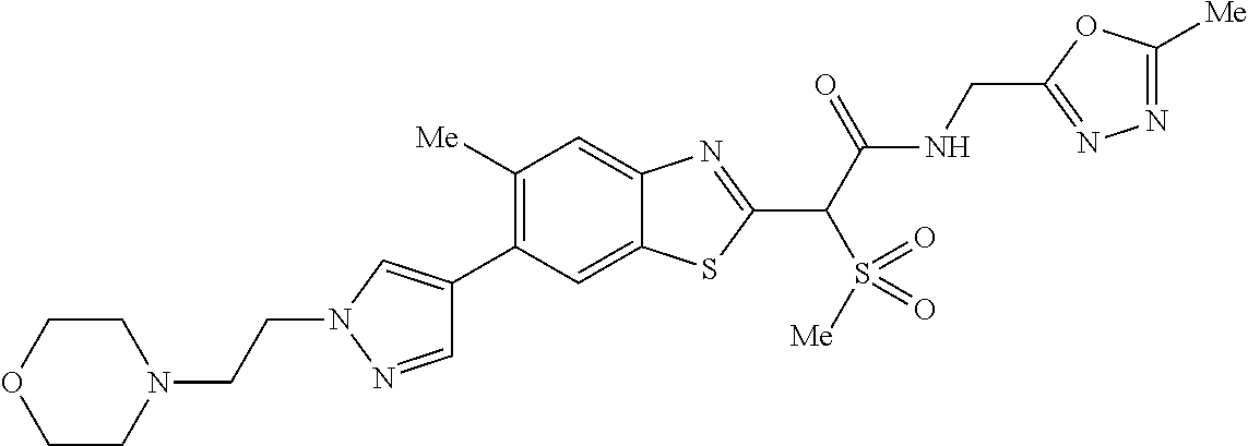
C1(C2=CN(CCN3CCOCC3)N=C2)=C([Me])C=C2C(=C1)SC(C(C(NCC1=NN=C([Me])O1)=O)S(=O)([Me])=O)=N2
